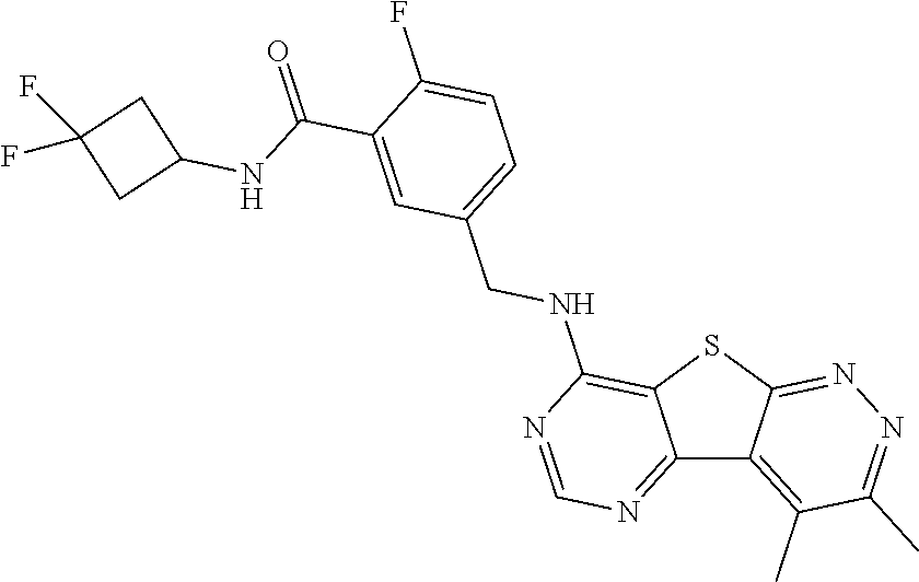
C12=NC=NC(NCC3=CC=C(F)C(C(=O)NC4CC(F)(F)C4)=C3)=C1SC1=NN=C(C)C(C)=C21
